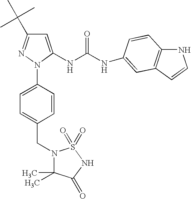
C1=C(NC(NC2=CC3=C(NC=C3)C=C2)=O)N(C2=CC=C(CN3C(C)(C)C(=O)NS3(=O)=O)C=C2)N=C1C(C)(C)C
